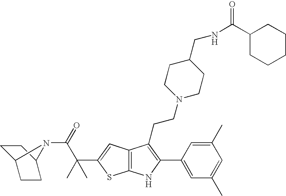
C12=C(C=C(C(C(=O)N3C4CCC3CC4)(C)C)S1)C(CCN1CCC(CNC(=O)C3CCCCC3)CC1)=C(C1=CC(C)=CC(C)=C1)N2
